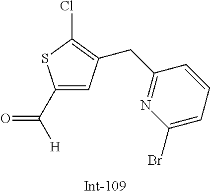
C([H])(=O)C1=CC(CC2=NC(Br)=CC=C2)=C(Cl)S1
